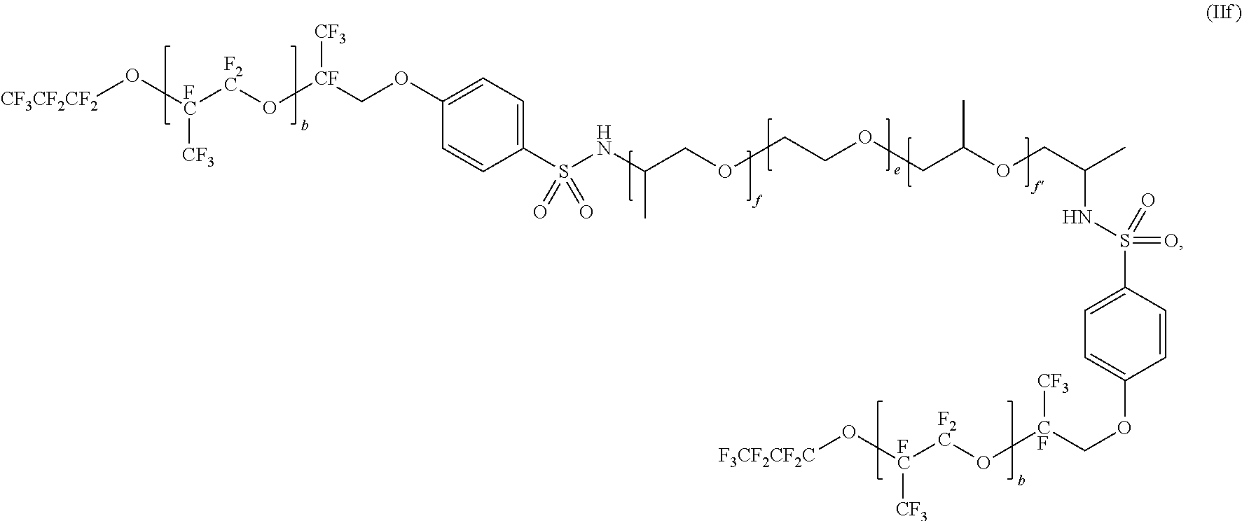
C1=CC(S(NC(COCCOCC(OCC(C)NS(C2=CC=C(OC[CF](O[F2C][FC]([CF3])O[F3CF2CF2C])[CF3])C=C2)(=O)=O)C)C)(=O)=O)=CC=C1OC[CF]([CF3])O[F2C][FC]([CF3])O[CF3CF2CF2]
